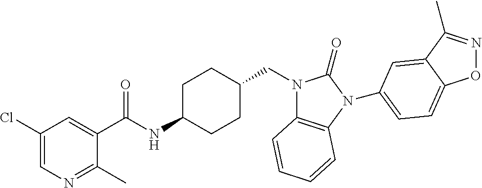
C1(Cl)=CN=C(C)C(C(NC2CCC(CN3C4=C(N(C5=CC=C6ON=C(C)C6=C5)C3=O)C=CC=C4)CC2)=O)=C1
